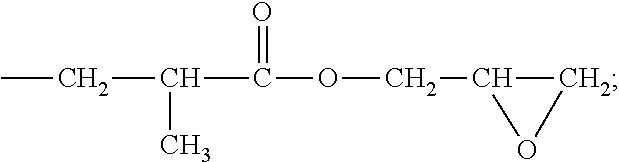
CCC(C(OCC1CO1)=O)C
